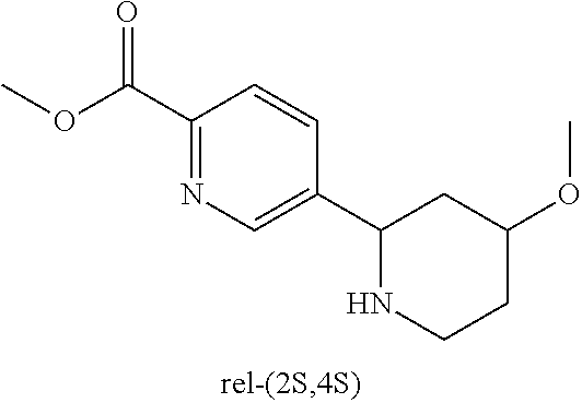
C1(C(OC)=O)=NC=C(C2NCCC(OC)C2)C=C1
